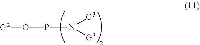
P(N([G3])[G3])O[G2]
